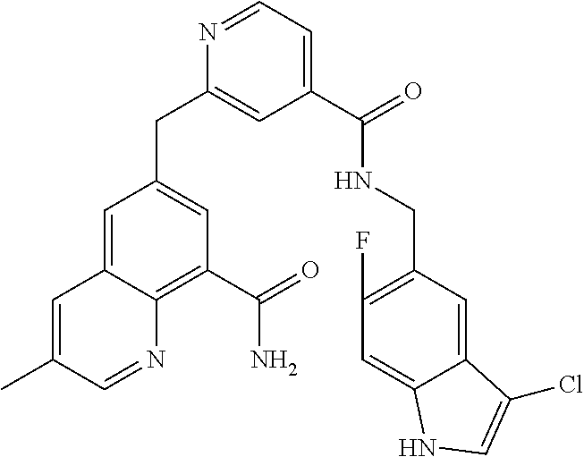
C1=C2C(=C(C(=O)N)C=C1CC1=CC(C(=O)NCC3=C(F)C=C4C(=C3)C(Cl)=CN4)=CC=N1)N=CC(C)=C2
